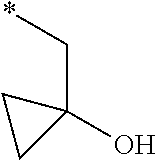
C(C1(O)CC1)*
